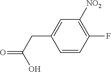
C1=CC(F)=C([NO2])C=C1CC(=O)O
